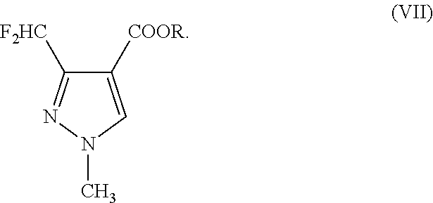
C1([COOR])=CN(C)N=C1[F2HC]
